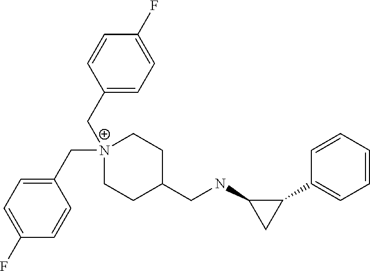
C1(C2=CC=CC=C2)C(NCC2CC[N+](CC3=CC=C(F)C=C3)(CC3=CC=C(F)C=C3)CC2)C1
